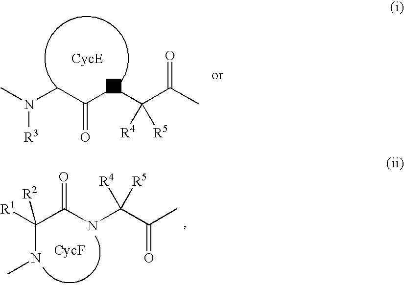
N(CC(NC(C(C)=O)([R4])[R5])=O)(C)[R3].CNC([R1])(C(NC(C(C)=O)([R4])[R5])=O)[R2]
